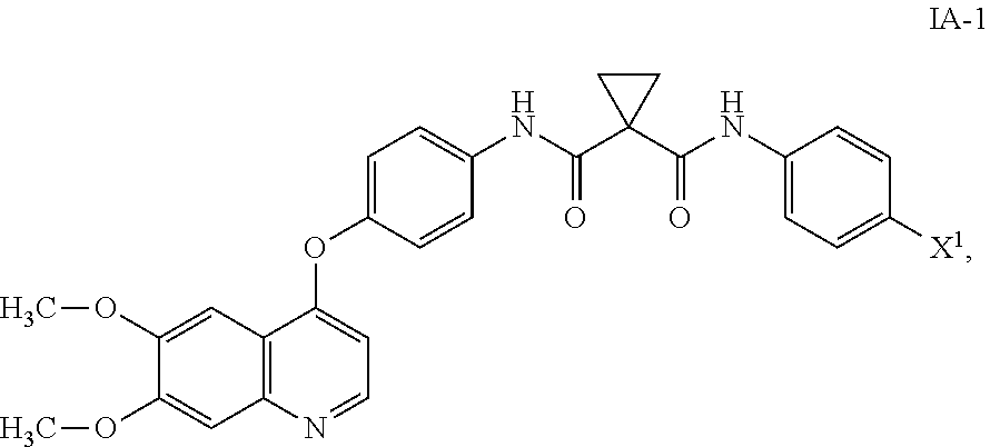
COC1=CC2=C(C=C1OC)N=CC=C2OC1=CC=C(NC(C2(C(NC3=CC=C([X1])C=C3)=O)CC2)=O)C=C1
